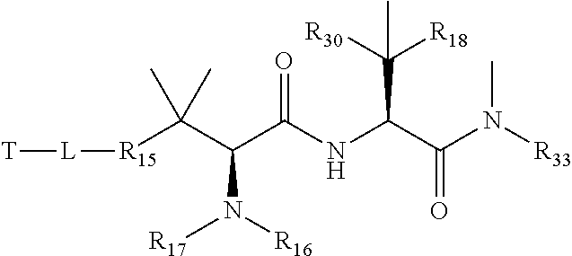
[L]([R15]C(C(C(NC(C(N([R33])C)=O)C([R30])([R18])C)=O)N([R16])[R17])(C)C)[T]
